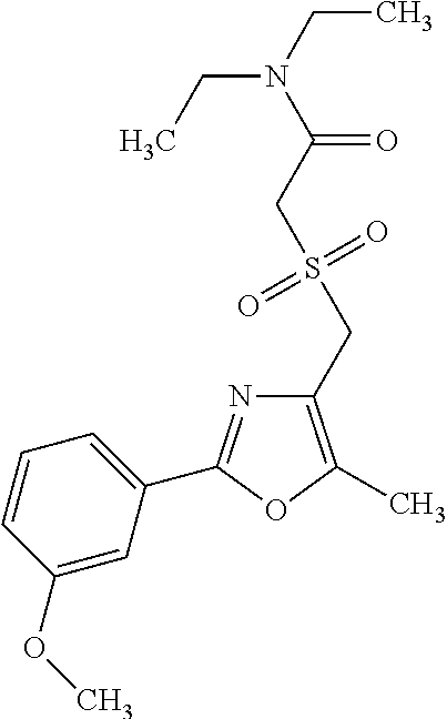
C1(CS(=O)(=O)CC(=O)N(CC)CC)=C(C)OC(C2=CC=CC(OC)=C2)=N1
